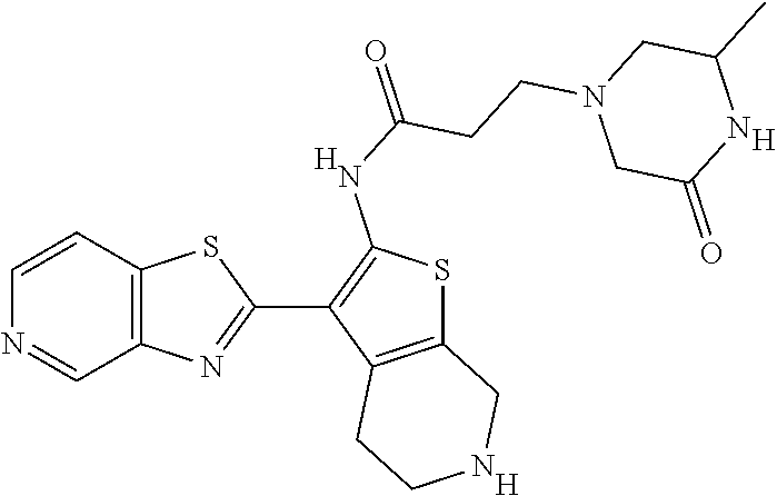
C12=C(C=CN=C1)SC(C1=C(NC(=O)CCN3CC(=O)NC(C)C3)SC3=C1CCNC3)=N2.[H].[H].[H]
